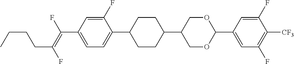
C(C1=CC=C(C2CCC(C3COC(C4=CC(F)=C([CF3])C(F)=C4)OC3)CC2)C(F)=C1)(=C(F)CCCC)F
